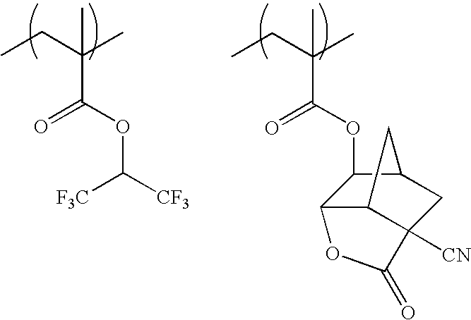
CCC(C)(C(=O)OC([F3C])[CF3])C.CCC(C)(C(=O)OC1C2C3C([CN])(CC1C3)C(=O)O2)C
